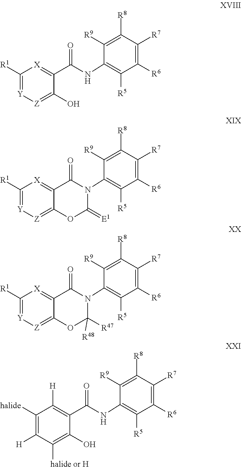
C1(NC(C2=[X]C([R1])=[Y][Z]=C2O)=O)=C([R5])C([R6])=C([R7])C([R8])=C1[R9].C1(N2C(=O)C3=[X]C([R1])=[Y][Z]=C3OC2=[E1])=C([R5])C([R6])=C([R7])C([R8])=C1[R9].C1(N2C(=O)C3=[X]C([R1])=[Y][Z]=C3OC2([R47])[R48])=C([R5])C([R6])=C([R7])C([R8])=C1[R9].C1(NC(C2=C([H])C([halide])=C([H])C([halide or H])=C2O)=O)=C([R5])C([R6])=C([R7])C([R8])=C1[R9]
